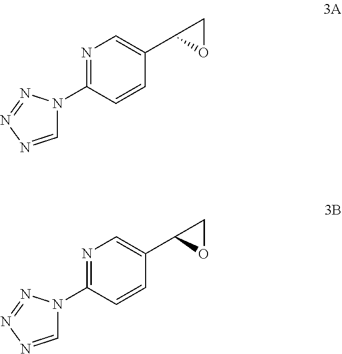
N1=C(N2C=NN=N2)C=CC(C2OC2)=C1.N1=C(N2C=NN=N2)C=CC(C2OC2)=C1
